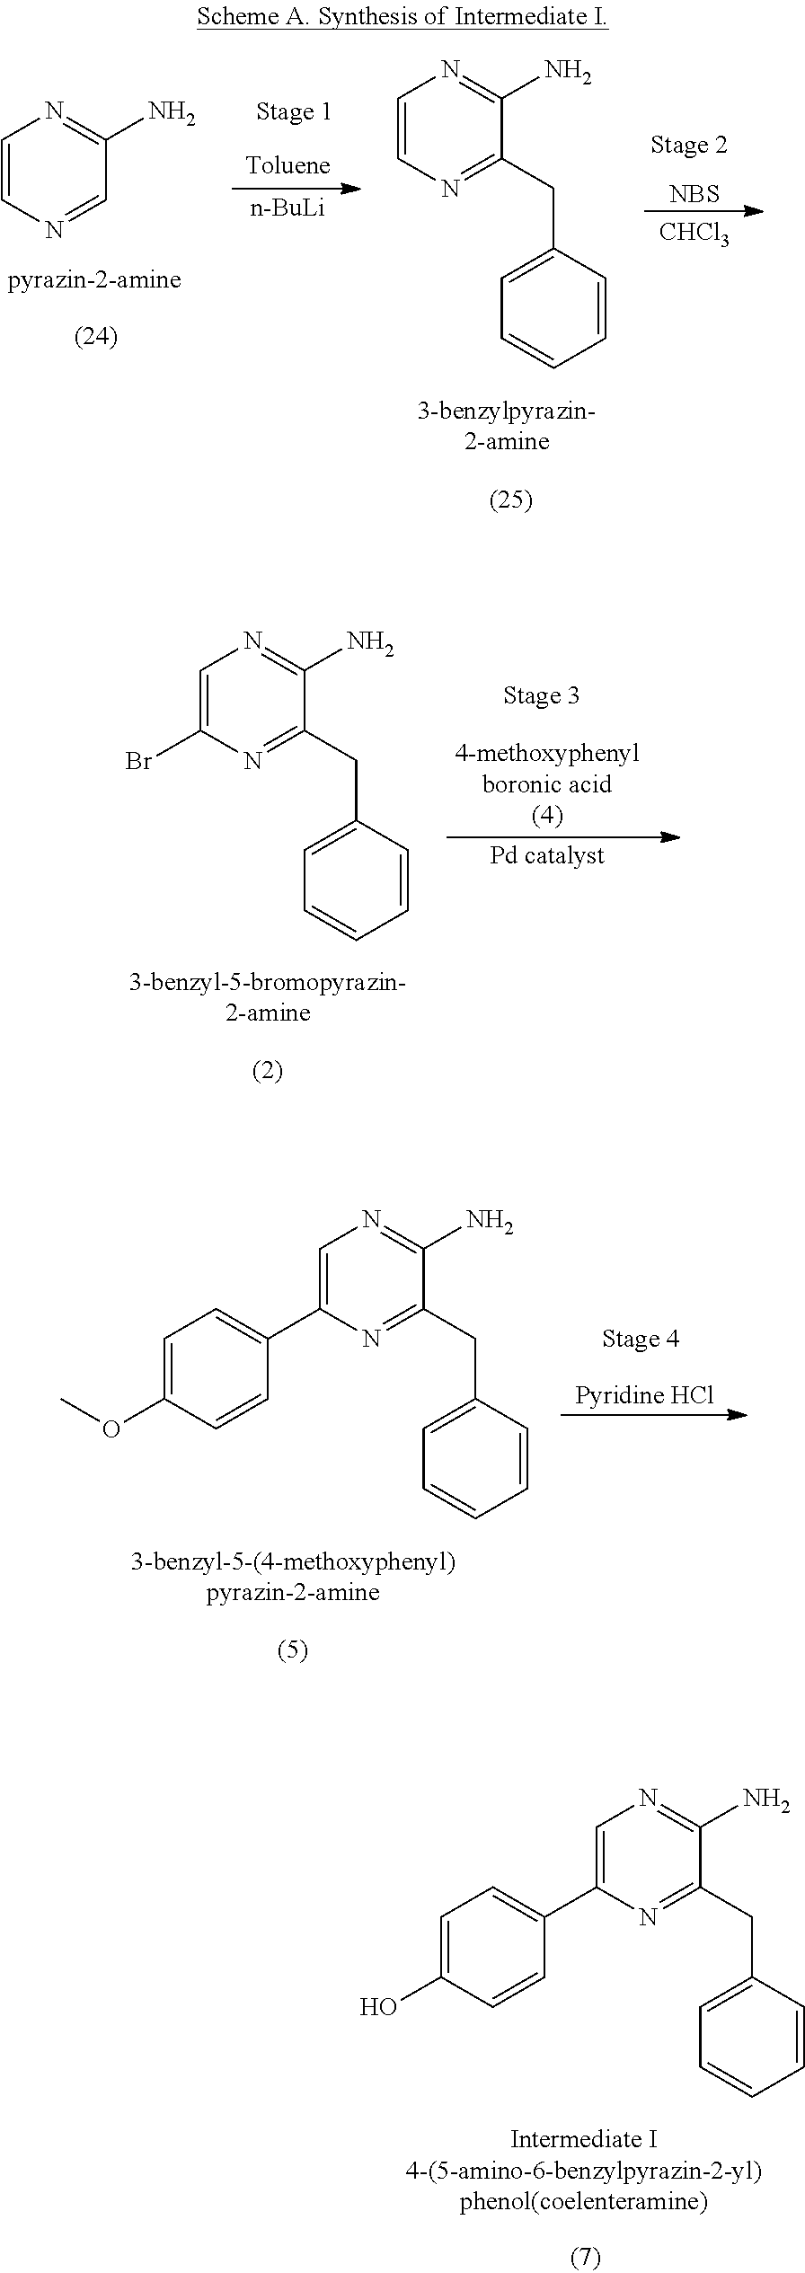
C1=CN=CC(N)=N1.[n-BuLi].C1=CN=C(CC2=CC=CC=C2)C(N)=N1.[NBS].[CHCl3].C1=C(Br)N=C(CC2=CC=CC=C2)C(N)=N1.C1=C(C2=CC=C(OC)C=C2)N=C(CC2=CC=CC=C2)C(N)=N1.C1=C(C2=CC=C(O)C=C2)N=C(CC2=CC=CC=C2)C(N)=N1
